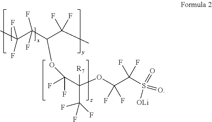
CC(C(C(C(C)(F)F)OC(F)(C(OC(C(S(=O)(=O)[OLi])(F)F)(F)F)([R7])C(F)(F)F)F)(F)F)(F)F
